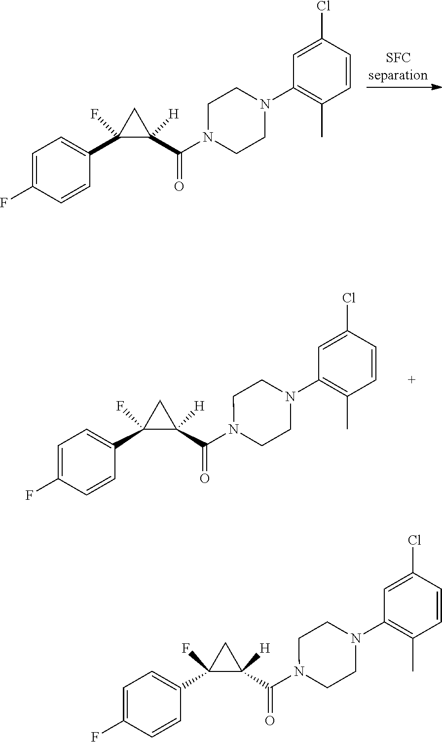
C1=C(F)C=CC(C2(F)C(C(N3CCN(C4=C(C)C=CC(Cl)=C4)CC3)=O)([H])C2)=C1.C1=C(F)C=CC(C2(F)C(C(N3CCN(C4=C(C)C=CC(Cl)=C4)CC3)=O)([H])C2)=C1.C1=C(F)C=CC(C2(F)C(C(N3CCN(C4=C(C)C=CC(Cl)=C4)CC3)=O)([H])C2)=C1
